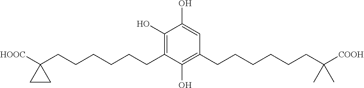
C1(O)=C(CCCCCCC2([HOOC])CC2)C(O)=C(CCCCCCC([COOH])(C)C)C=C1O
